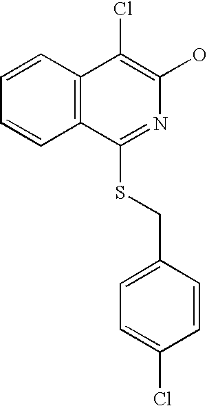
C12=C(C(Cl)=C(O)N=C1SCC1=CC=C(Cl)C=C1)C=CC=C2
